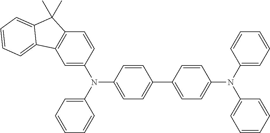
C1=C(N(C2=CC=CC=C2)C2=CC=C(C3=CC=C(N(C4=CC=CC=C4)C4=CC=CC=C4)C=C3)C=C2)C=CC2=C1C1=CC=CC=C1C2(C)C
